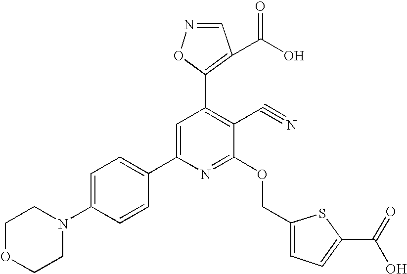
C1OCCN(C2=CC=C(C3=CC(C4=C(C(O)=O)C=NO4)=C(C#N)C(OCC4=CC=C(C(=O)O)S4)=N3)C=C2)C1
